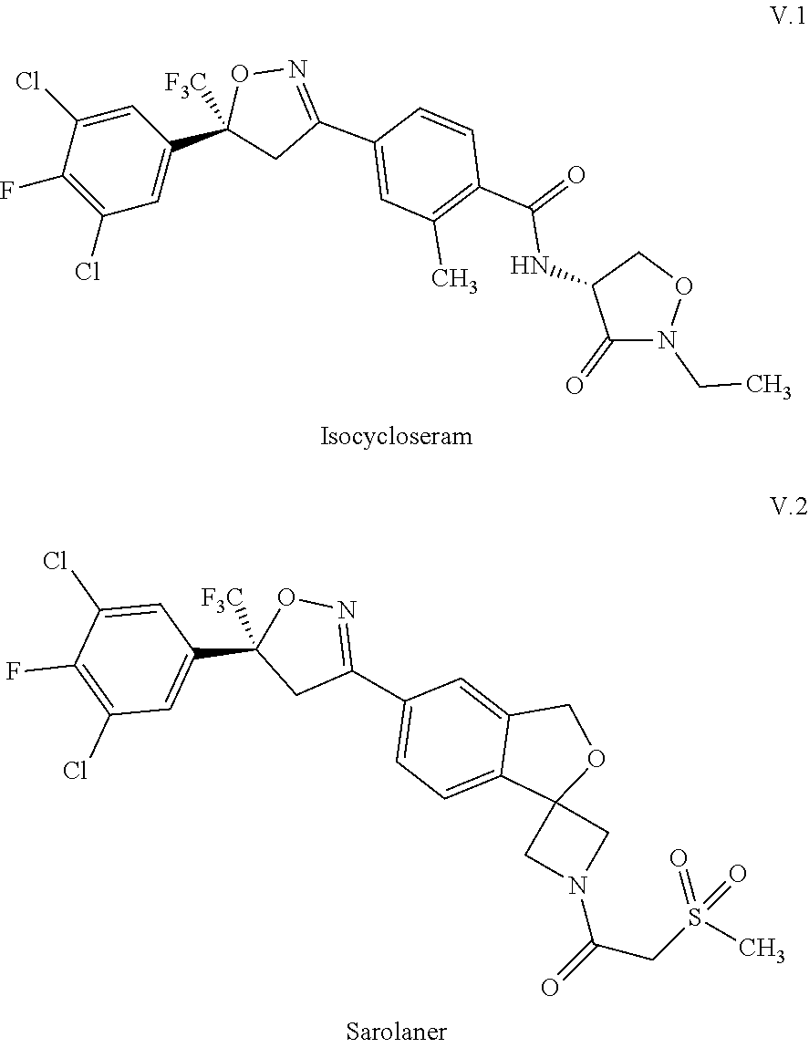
C1(Cl)=CC(C2([F3C])CC(C3=CC(C)=C(C(=O)NC4C(=O)N(CC)OC4)C=C3)=NO2)=CC(Cl)=C1F.C1(Cl)=CC(C2([F3C])CC(C3=CC=C4C(=C3)COC43CN(C(CS(C)(=O)=O)=O)C3)=NO2)=CC(Cl)=C1F
